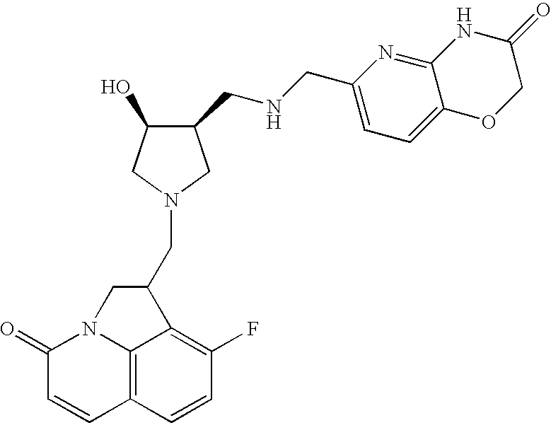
C12=C3C=CC(F)=C1C(CN1CC(O)C(CNCC4=CC=C5C(=N4)NC(=O)CO5)C1)CN2C(=O)C=C3
